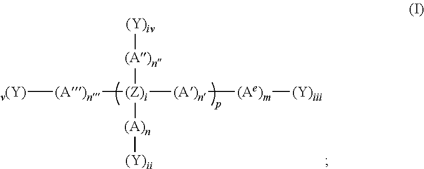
[v(Y)][(A)n][(Z)i]([(A)n][(Y)iv])([(A)n][(Y)ii])[(A)n][(Ae)m][(Y)iii]
